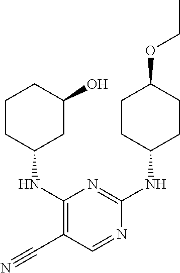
C1CC(NC2=C(C#N)C=NC(NC3CCC(OCC)CC3)=N2)CC(O)C1
